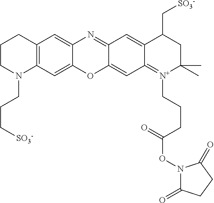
C12=C(C=C3C(=C1)N=C1C(=CC4=[N+](CCCC(ON5C(=O)CCC5=O)=O)C(C)(C)CC(C[SO3-])C4=C1)O3)N(CCC[SO3-])CCC2
